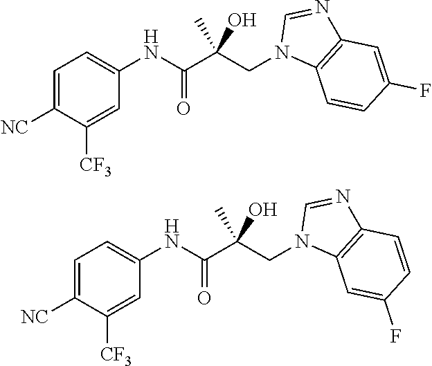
C1=C([NC])C([CF3])=CC(NC(C(CN2C3=C(N=C2)C=C(F)C=C3)(O)C)=O)=C1.C1=C([NC])C([CF3])=CC(NC(C(CN2C3=C(N=C2)C=CC(F)=C3)(O)C)=O)=C1
